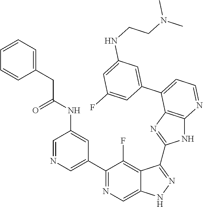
C1=NC=C(C2=NC=C3C(=C2F)C(C2=NC4=C(N2)N=CC=C4C2=CC(NCCN(C)C)=CC(F)=C2)=NN3)C=C1NC(CC1=CC=CC=C1)=O
